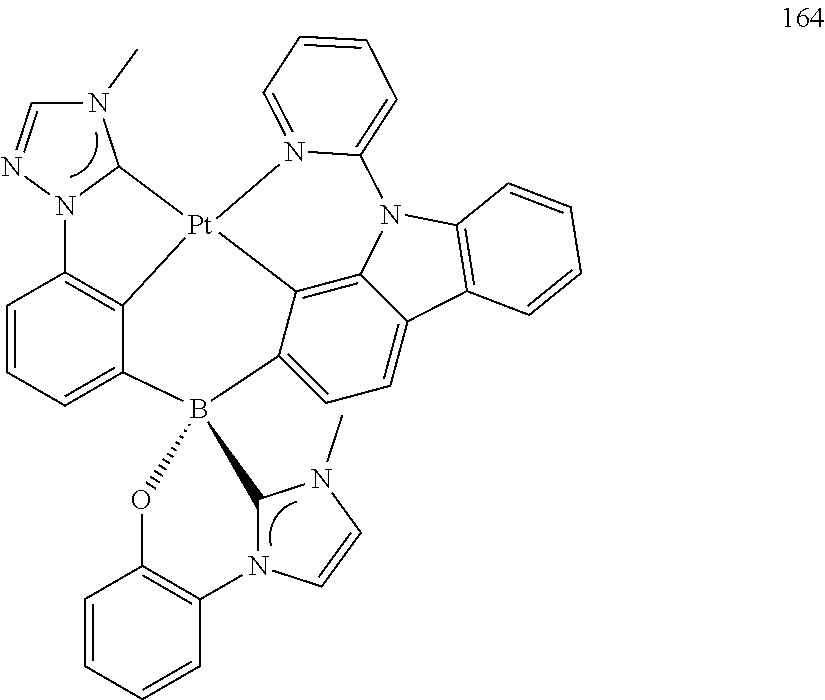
N1(C)C=NN2C1[Pt]13C4=C2C=CC=C4B2(C4=CC=C5C(=C14)N(C1=C5C=CC=C1)C1=CC=CC=N31)OC1=C(C=CC=C1)N1C2N(C)C=C1
